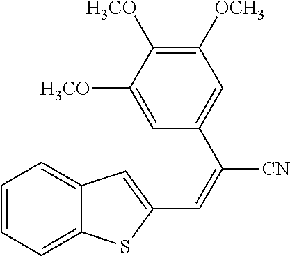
C1=CC=C2C(=C1)C=C(C=C([CN])C1=CC([OCH3])=C([H3CO])C([H3CO])=C1)S2
